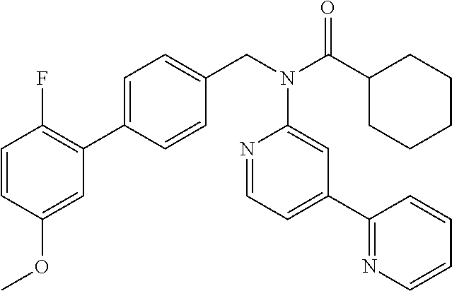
C1=C(C2=C(F)C=CC(OC)=C2)C=CC(CN(C(C2CCCCC2)=O)C2=CC(C3=NC=CC=C3)=CC=N2)=C1
